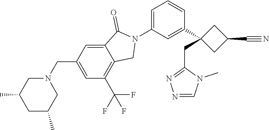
N1(C2=CC=CC(C3(CC4=NN=CN4C)CC(C#N)C3)=C2)C(=O)C2=CC(CN3CC(C)CC(C)C3)=CC(C(F)(F)F)=C2C1
